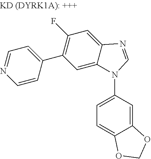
C1=C(N2C3=CC(C4=CC=NC=C4)=C(F)C=C3N=C2)C=C2C(=C1)OCO2
